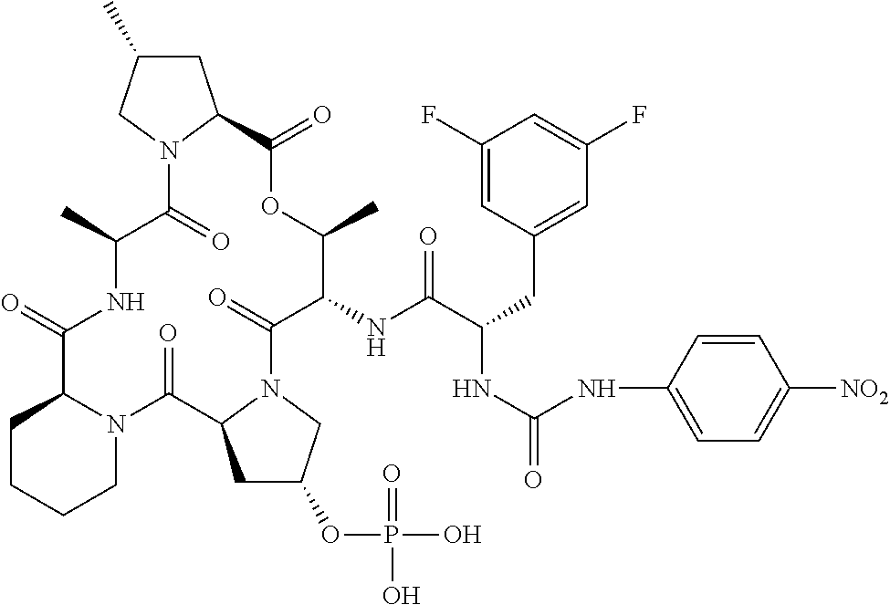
C1CCCN2C1C(=O)NC(C)C(=O)N1C(CC(C)C1)C(=O)OC(C)C(NC(C(CC1=CC(F)=CC(F)=C1)NC(=O)NC1=CC=C([NO2])C=C1)=O)C(=O)N1C(C2=O)CC(OP(O)(=O)O)C1
